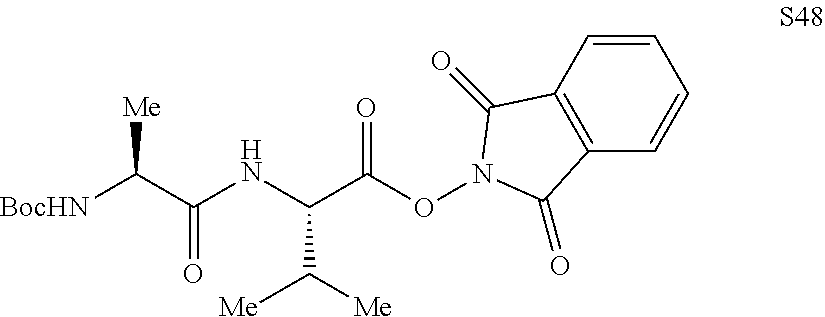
C1=CC2=C(C=C1)C(=O)N(OC(C(NC(C([BocHN])[Me])=O)C([Me])[Me])=O)C2=O
